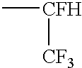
C[CFH][CF3]
